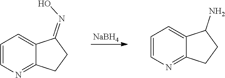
[NaBH4].C1=CN=C2C(=C1)C(N)CC2.C1=CN=C2C(=C1)C(=NO)CC2
